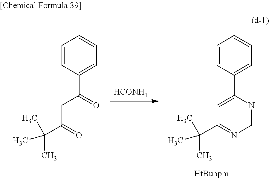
[HCONH1].C1=CC(C2=CC(C(C)(C)C)=NC=N2)=CC=C1.C1=CC(C(CC(C(C)(C)C)=O)=O)=CC=C1
